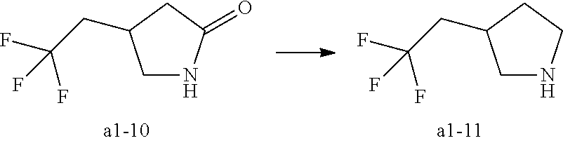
C1NC(=O)CC1CC(F)(F)F.C1NCCC1CC(F)(F)F
